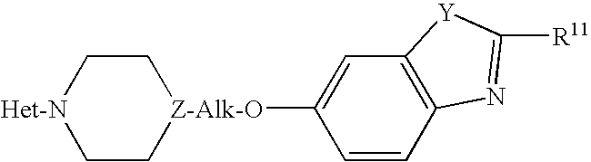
C1([Z-Alk-O]2CC[Het-N]CC2)=CC2=C(C=C1)N=C([R11])[Y]2
